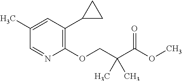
C1(C)=CC(C2CC2)=C(OCC(C(OC)=O)(C)C)N=C1
